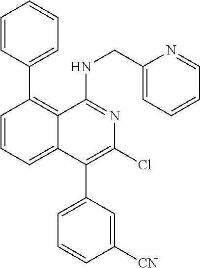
C1=CC(C2=C3C(=CC=C2)C(C2=CC=CC([CN])=C2)=C(Cl)N=C3NCC2=CC=CC=N2)=CC=C1
